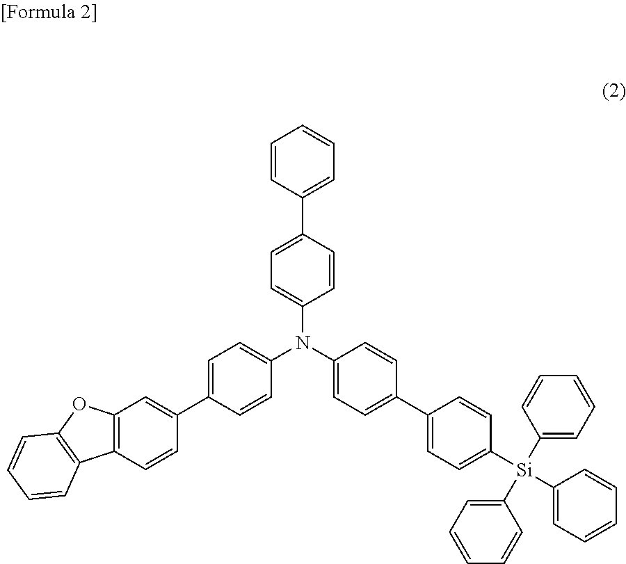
C1=CC(C2=CC=C(N(C3=CC=C(C4=CC=C([Si](C5=CC=CC=C5)(C5=CC=CC=C5)C5=CC=CC=C5)C=C4)C=C3)C3=CC=C(C4=CC5=C(C=C4)C4=C(O5)C=CC=C4)C=C3)C=C2)=CC=C1
